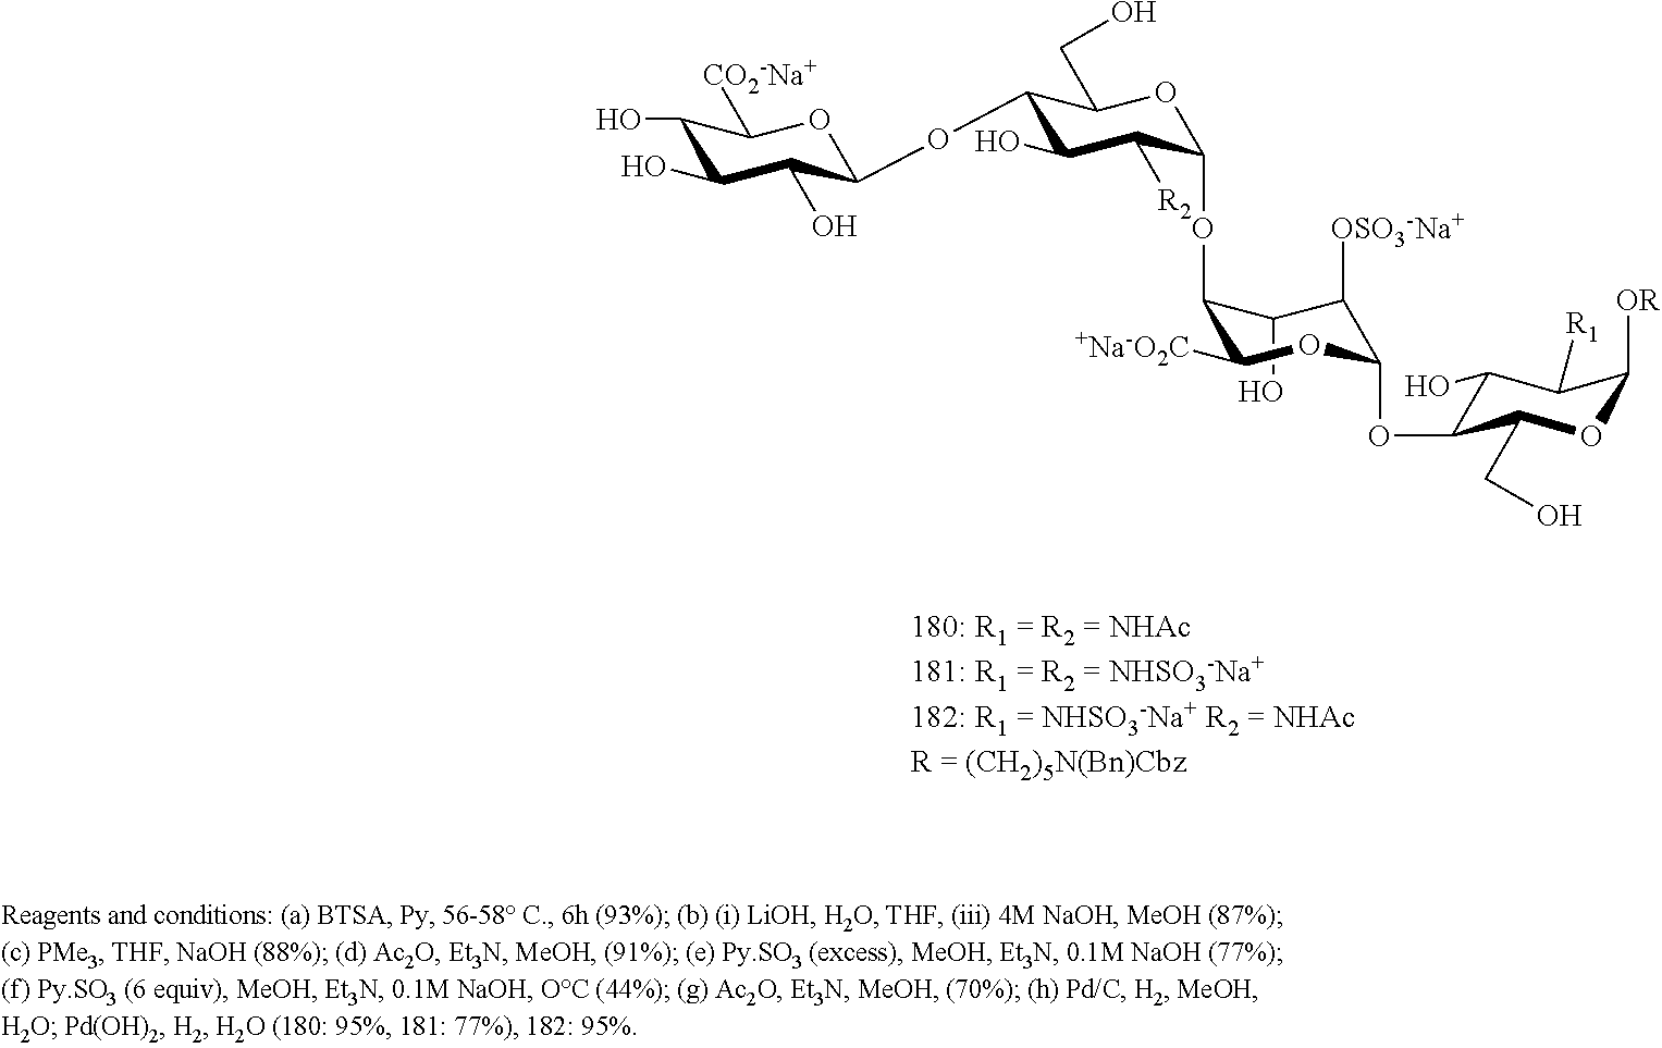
C1(O)C(OC2C([R2])C(O)C(OC3C(O)C(O)C(O)C([CO2-Na+])O3)C(CO)O2)C([+Na-O2C])OC(OC2C(O)C([R1])C([OR])OC2CO)C1[OSO3-Na+]
